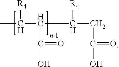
CC(C(C(CC(O)=O)[R4])C(=O)O)[R4]
